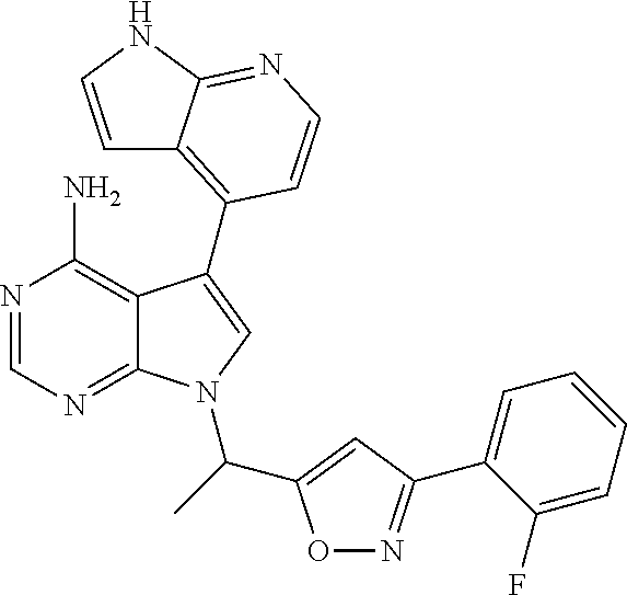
N1=CN=C2C(=C1N)C(C1=C3C=CNC3=NC=C1)=CN2C(C1=CC(C2=CC=CC=C2F)=NO1)C
